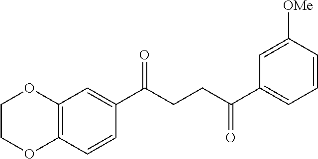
C12=C(C=CC(C(CCC(C3=CC=CC([OMe])=C3)=O)=O)=C1)OCCO2
